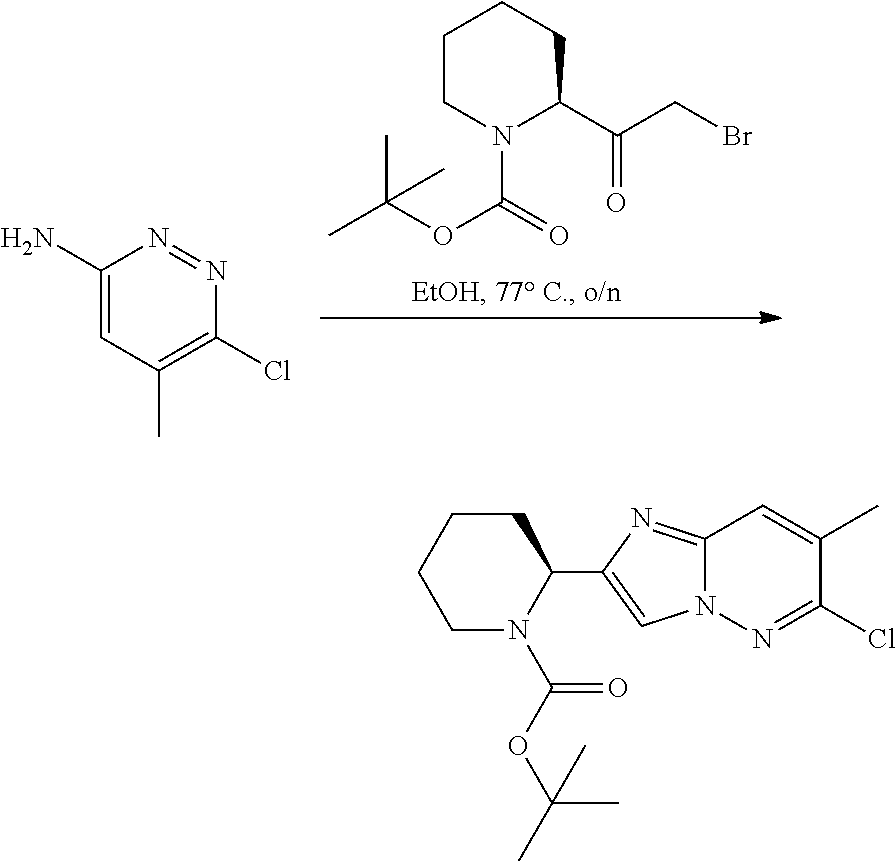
C1(N)=CC(C)=C(Cl)N=N1.C1CN(C(OC(C)(C)C)=O)C(C(CBr)=O)CC1.C1CCCN(C(OC(C)(C)C)=O)C1C1=CN2C(=N1)C=C(C)C(Cl)=N2
